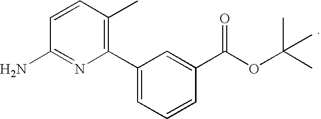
C1(C2=CC=CC(C(OC(C)(C)C)=O)=C2)=C(C)C=CC(N)=N1
